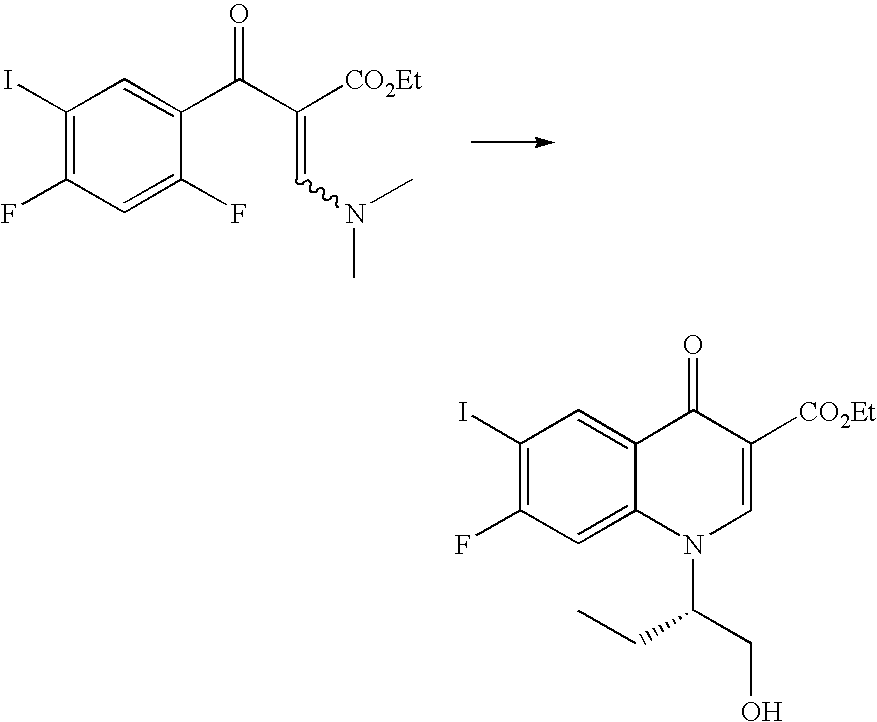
C1(I)=C(F)C=C(F)C(C(C([CO2Et])=CN(C)C)=O)=C1.C1(I)=C(F)C=C2C(=C1)C(=O)C([CO2Et])=CN2C(CO)CC
